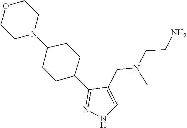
C1(C2CCC(N3CCOCC3)CC2)=NNC=C1CN(CCN)C
